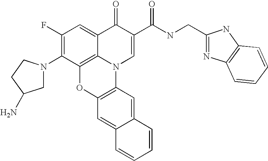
C1(F)=C(N2CC(N)CC2)C2=C3C(=C1)C(=O)C(C(NCC1=NC4=C(N1)C=CC=C4)=O)=CN3C1=C(O2)C=C2C(=C1)C=CC=C2
